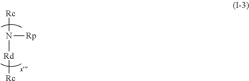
[Rc]N([Rd][Rc])[Rp]
